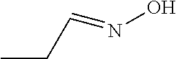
C(=NO)CC
